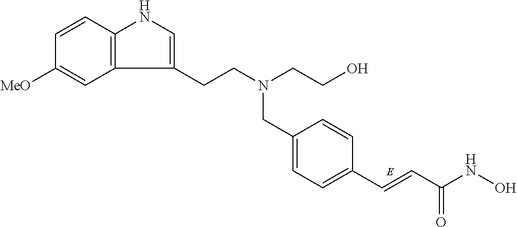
C(CN(CCO)CC1=CC=C(C=CC(NO)=O)C=C1)C1=CNC2=C1C=C([MeO])C=C2
